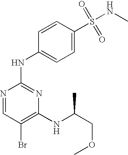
N1=CC(Br)=C(NC(COC)C)N=C1NC1=CC=C(S(=O)(=O)NC)C=C1
